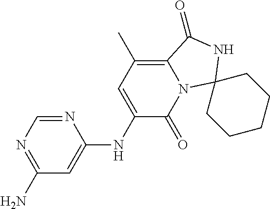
N1=CN=C(N)C=C1NC1=CC(C)=C2N(C1=O)C1(NC2=O)CCCCC1
